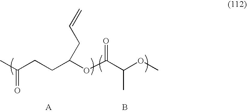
CC(CCC(OC(C(OC)C)=O)CC=C)=O.B
